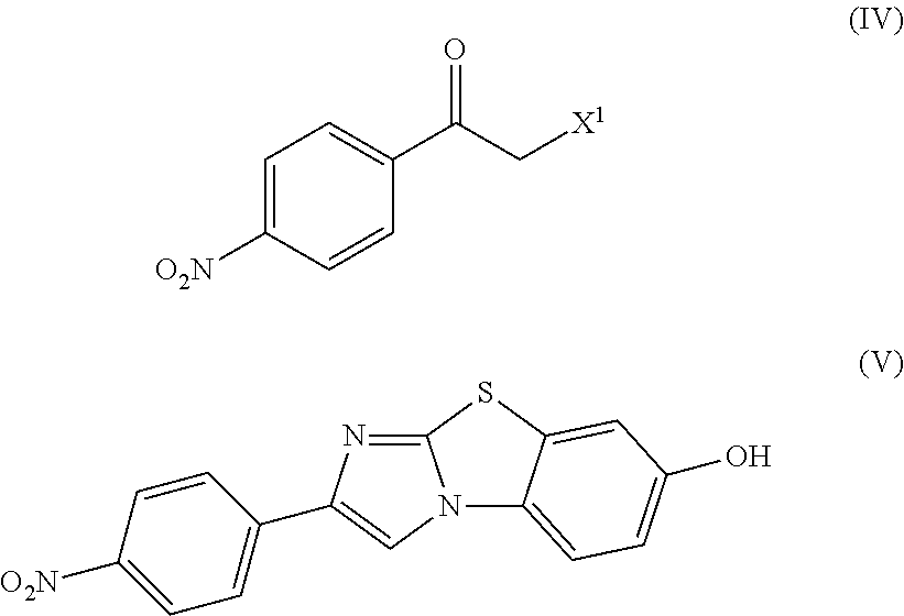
C1=C([O2N])C=CC(C(C[X1])=O)=C1.N12C3=CC=C(O)C=C3SC1=NC(C1=CC=C([O2N])C=C1)=C2
